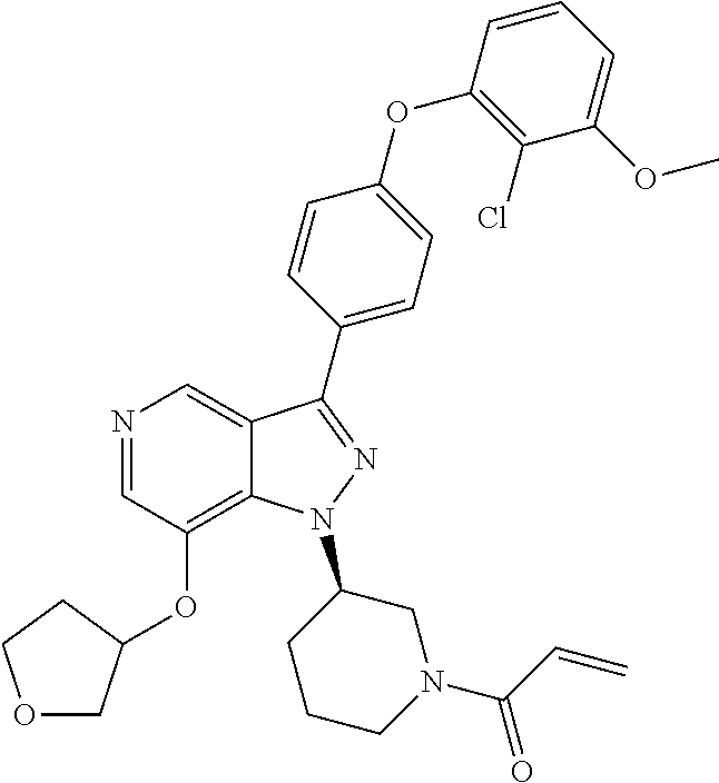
N1=CC(OC2COCC2)=C2C(=C1)C(C1=CC=C(OC3=C(Cl)C(OC)=CC=C3)C=C1)=NN2C1CCCN(C(=O)C=C)C1
